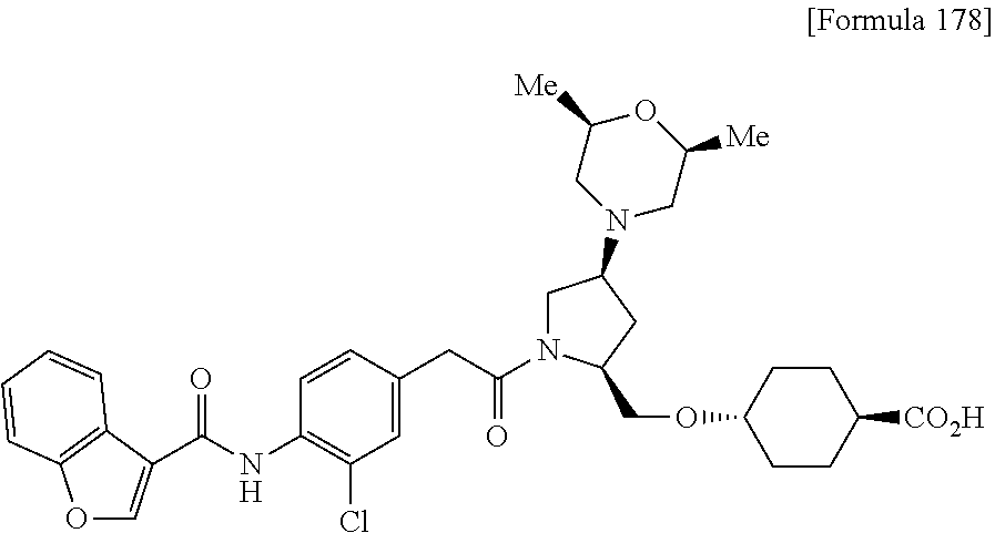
C(NC1=C(Cl)C=C(CC(=O)N2CC(N3CC([Me])OC([Me])C3)CC2COC2CCC([CO2H])CC2)C=C1)(=O)C1=COC2=C1C=CC=C2
